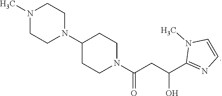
N1(C)CCN(C2CCN(C(CC(C3=NC=CN3C)O)=O)CC2)CC1
